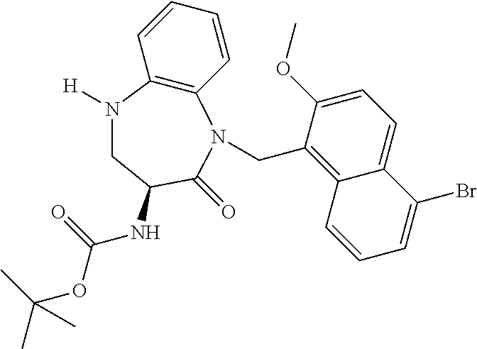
C1=CC=CC2=C1N(CC1=C3C(=CC=C1OC)C(Br)=CC=C3)C(=O)C(NC(=O)OC(C)(C)C)CN2[H]
